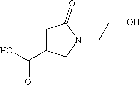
C1C(C(O)=O)CN(CCO)C1=O
